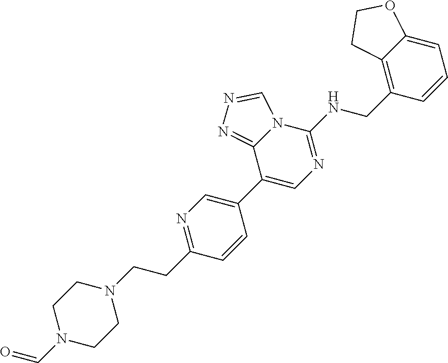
C1(CCN2CCN(C=O)CC2)=NC=C(C2=CN=C(NCC3=C4C(=CC=C3)OCC4)N3C2=NN=C3)C=C1
